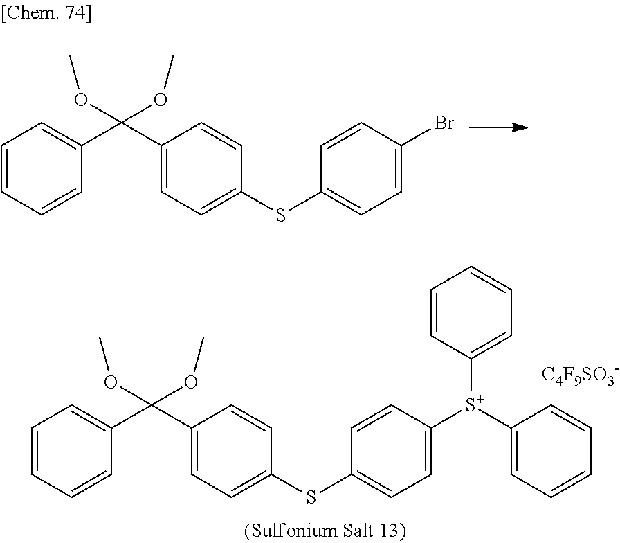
C1=CC=CC(C(C2=CC=C(SC3=CC=C(Br)C=C3)C=C2)(OC)OC)=C1.C1=CC=CC(C(C2=CC=C(SC3=CC=C([S+](C4=CC=CC=C4)C4=CC=CC=C4)C=C3)C=C2)(OC)OC)=C1.[C4F9SO3-]
